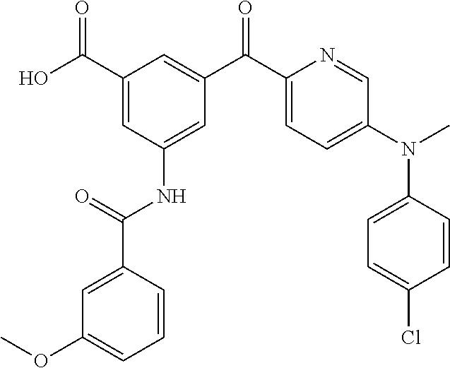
O=C(C1=CC(NC(C2=CC(OC)=CC=C2)=O)=CC(C(C2=CC=C(N(C)C3=CC=C(Cl)C=C3)C=N2)=O)=C1)O
